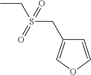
C1=COC=C1CS(CC)(=O)=O
